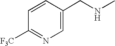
C1=CC([F3C])=NC=C1CNC
